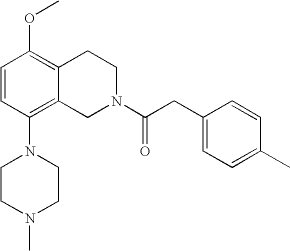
C1=CC(N2CCN(C)CC2)=C2C(=C1OC)CCN(C(CC1=CC=C(C)C=C1)=O)C2
